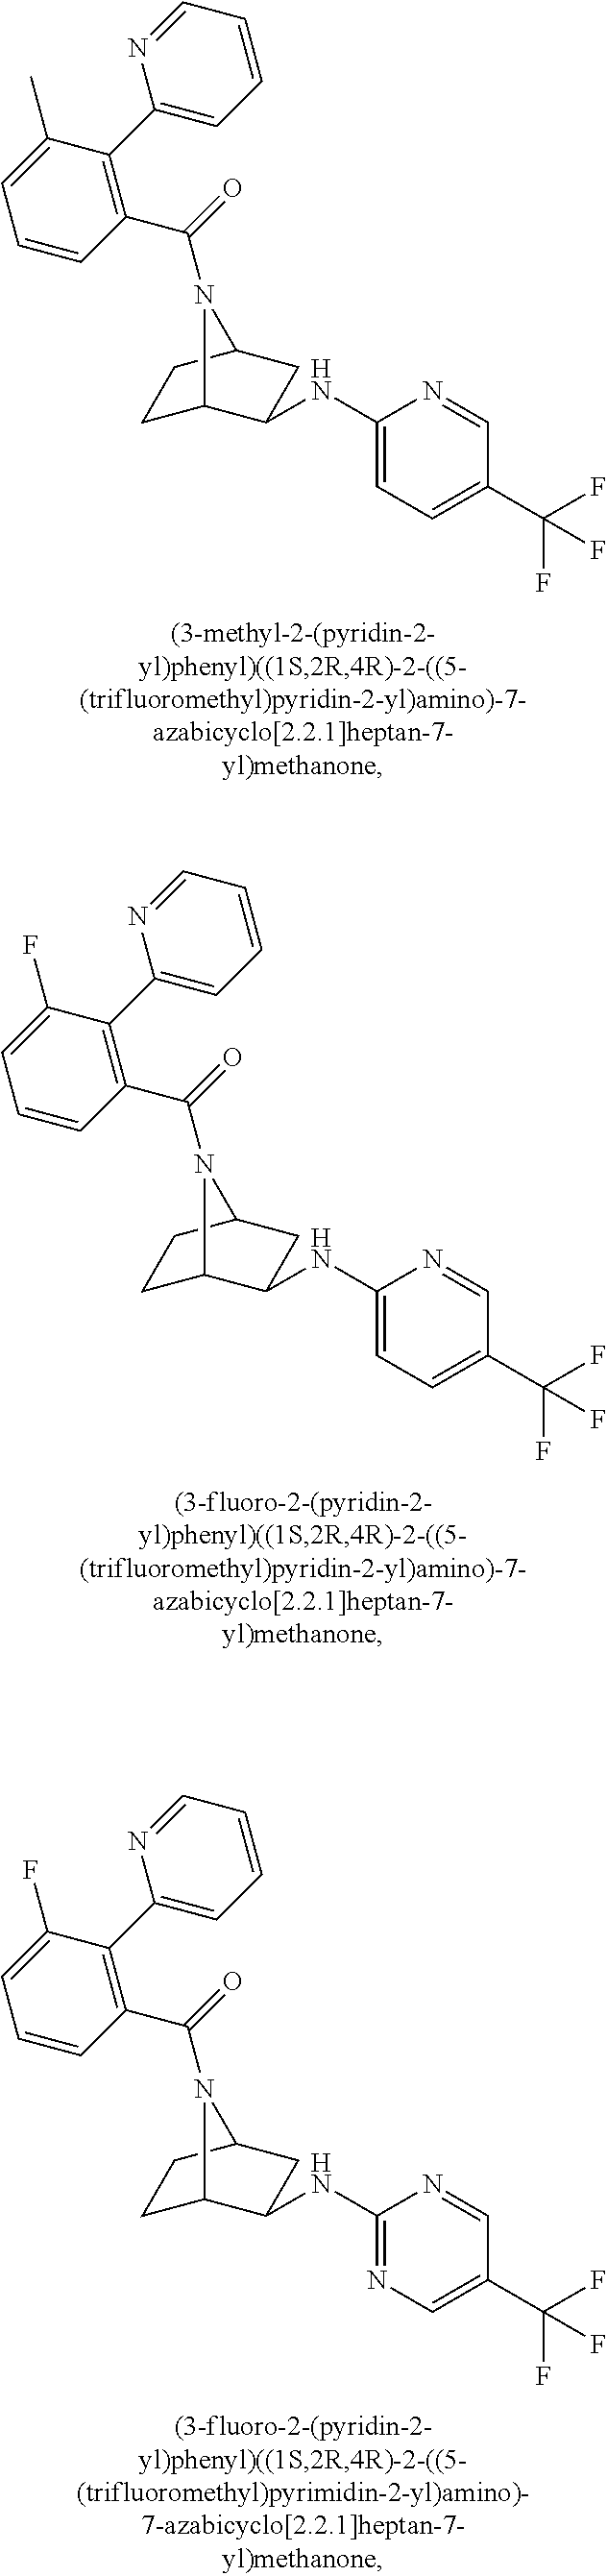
C(=O)(N1C2CCC1CC2NC1=CC=C(C(F)(F)F)C=N1)C1=C(C2=CC=CC=N2)C(C)=CC=C1.C(=O)(N1C2CCC1CC2NC1=CC=C(C(F)(F)F)C=N1)C1=C(C2=CC=CC=N2)C(F)=CC=C1.C(=O)(N1C2CCC1CC2NC1=NC=C(C(F)(F)F)C=N1)C1=C(C2=CC=CC=N2)C(F)=CC=C1
